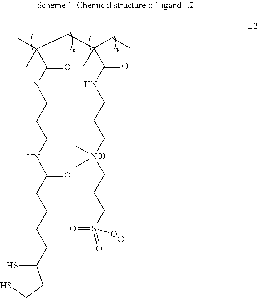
CC(CC(CC)(C)C(NCCC[N+](CCCS(=O)(=O)[O-])(C)C)=O)(C)C(NCCCNC(CCCCC(S)CCS)=O)=O
